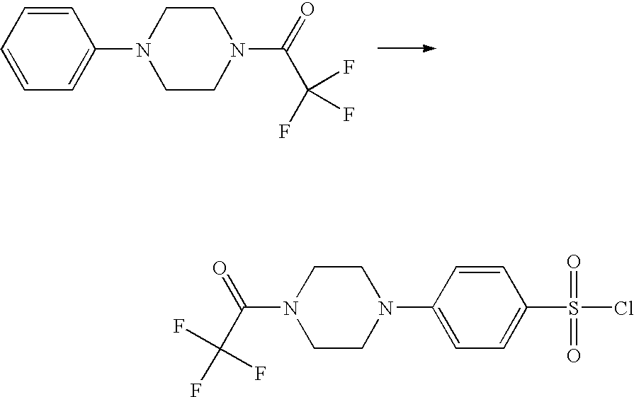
C1=CC=C(N2CCN(C(=O)C(F)(F)F)CC2)C=C1.C1(S(=O)(=O)Cl)=CC=C(N2CCN(C(=O)C(F)(F)F)CC2)C=C1
